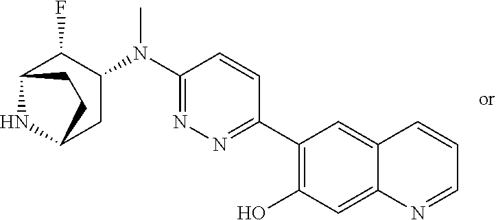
C1(C2=NN=C(N(C3C(F)C4NC(C3)CC4)C)C=C2)=C(O)C=C2C(=C1)C=CC=N2
